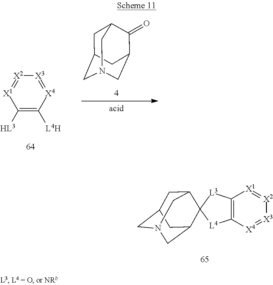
C12=C([X4]=[X3][X2]=[X1]1)[L4]C1([L3]2)C2CN3CC(CC1C3)C2.[X2]1=[X1]C([HL3])=C([L4H])[X4]=[X3]1.C1C2CN3CC(C(=O)C1C3)C2
